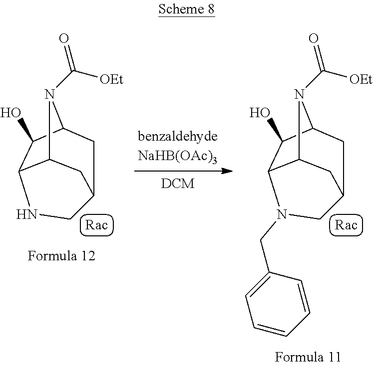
C12C3C(O)C(N1C([OEt])=O)CC(C2)CN3.C12C3C(O)C(N1C([OEt])=O)CC(C2)CN3CC1=CC=CC=C1
